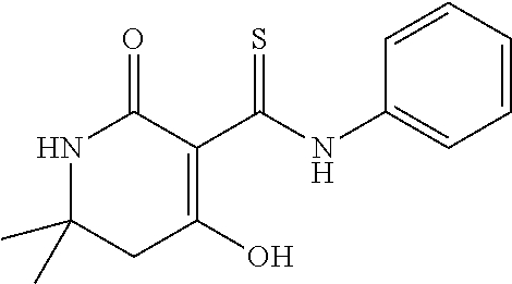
N1C(C)(C)CC(O)=C(C(NC2=CC=CC=C2)=S)C1=O
